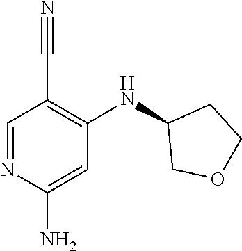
C1=NC(N)=CC(NC2COCC2)=C1C#N
